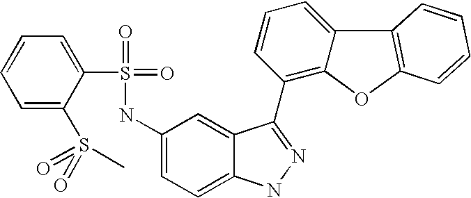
C1=CC=C(S(=O)(=O)C)C(S(=O)(=O)NC2=CC=C3C(=C2)C(C2=C4C(=CC=C2)C2=C(O4)C=CC=C2)=NN3)=C1
